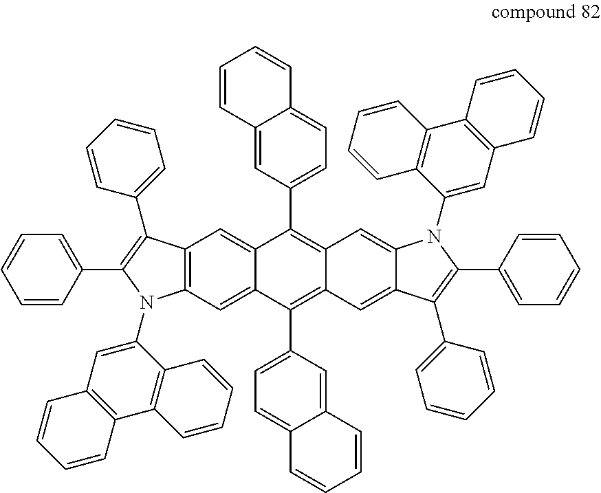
C12=C(C=C3C(=C1)C(C1=CC=C4C(=C1)C=CC=C4)=C1C(=C3C3=CC=C4C(=C3)C=CC=C4)C=C3C(=C1)N(C1=CC4=C(C5=C1C=CC=C5)C=CC=C4)C(C1=CC=CC=C1)=C3C1=CC=CC=C1)N(C1=CC3=C(C4=C1C=CC=C4)C=CC=C3)C(C1=CC=CC=C1)=C2C1=CC=CC=C1
